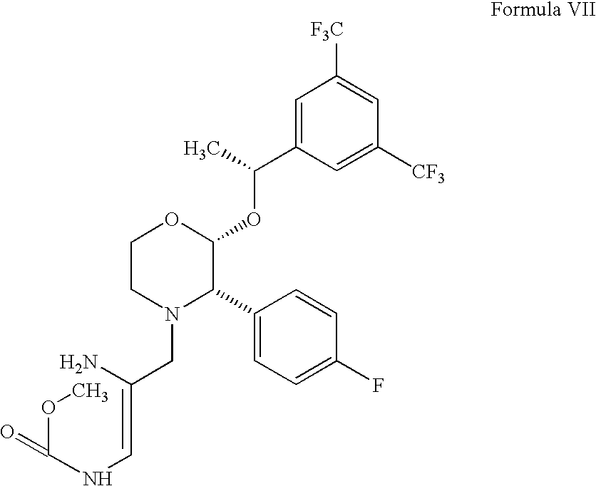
C1=C(C2N(CC(N)=CNC(OC)=O)CCOC2OC(C2=CC([F3C])=CC([CF3])=C2)C)C=CC(F)=C1
